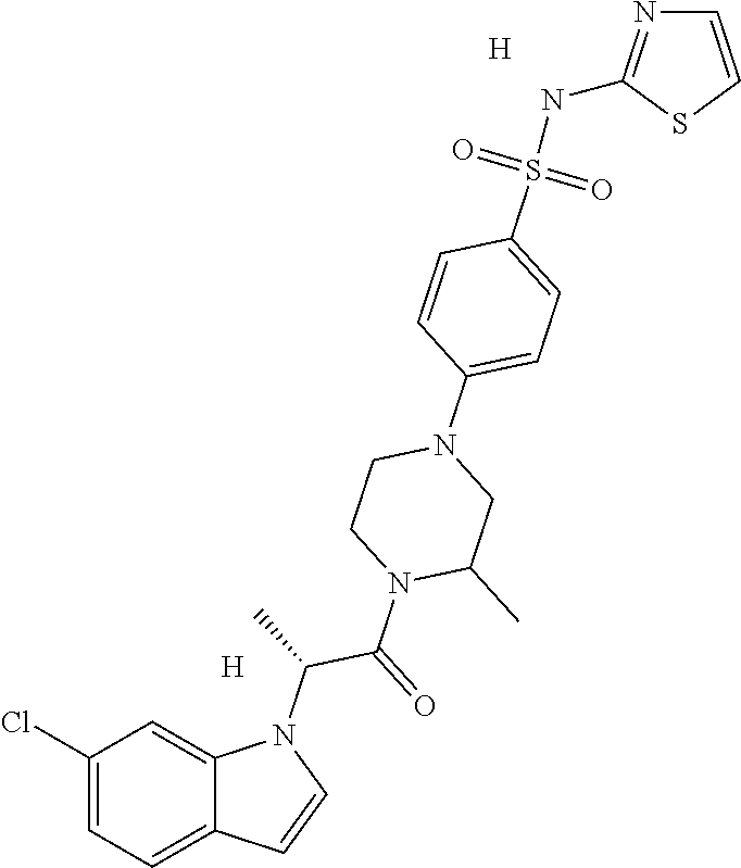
[H].[H].C1(Cl)=CC=C2C(=C1)N(C(C(N1C(C)CN(C3=CC=C(S(NC4=NC=CS4)(=O)=O)C=C3)CC1)=O)C)C=C2
